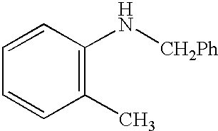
C1(C)=C(N[CH2Ph])C=CC=C1
